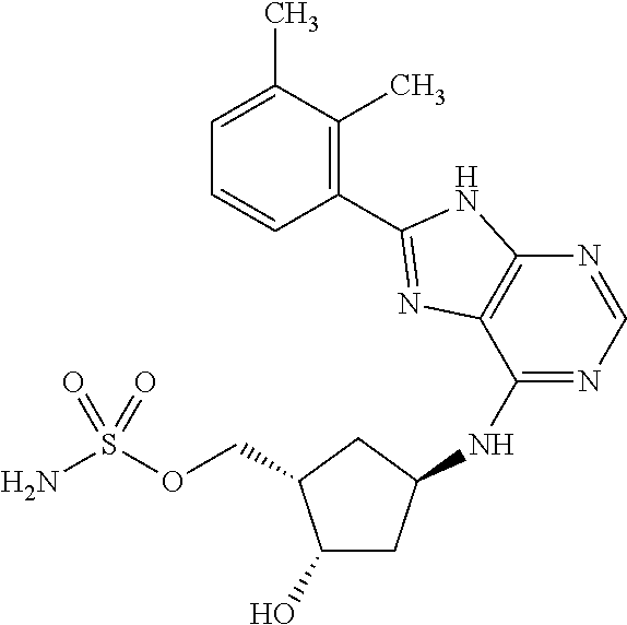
C1(O)CC(NC2=NC=NC3=C2N=C(C2=C(C)C(C)=CC=C2)N3)CC1COS(N)(=O)=O
